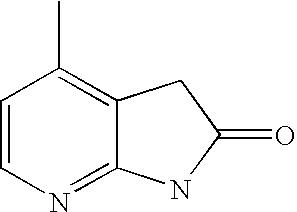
C1=CN=C2C(=C1C)CC(=O)N2
